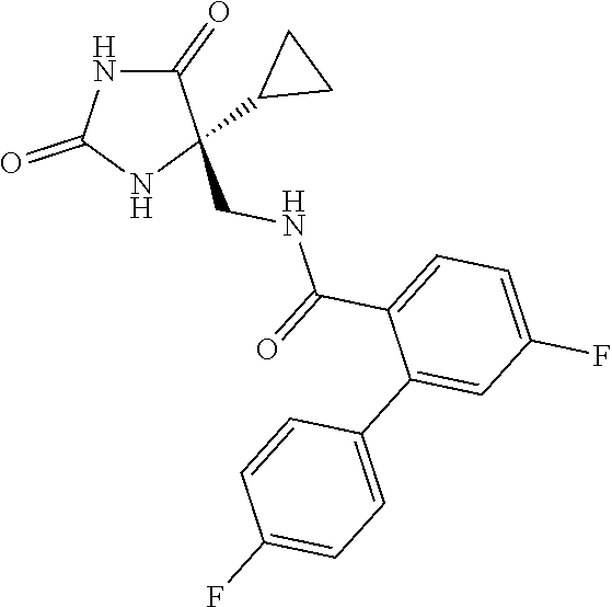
C1(=O)NC(=O)NC1(CNC(C1=CC=C(F)C=C1C1=CC=C(F)C=C1)=O)C1CC1
